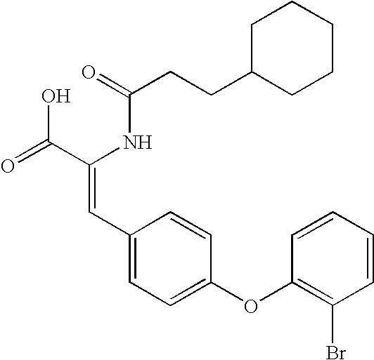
C(=O)(NC(C(=O)O)=CC1=CC=C(OC2=C(Br)C=CC=C2)C=C1)CCC1CCCCC1
